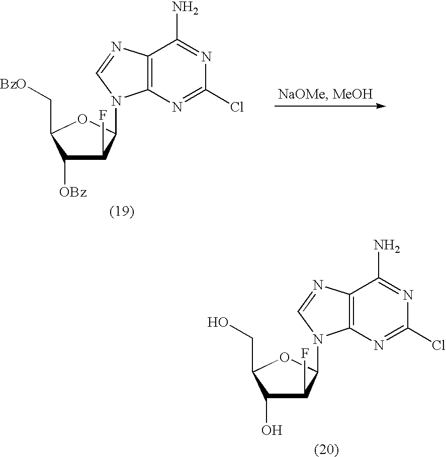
C1([OBz])C(F)C(N2C3=C(N=C2)C(N)=NC(Cl)=N3)OC1C[BzO].C1(O)C(F)C(N2C3=C(N=C2)C(N)=NC(Cl)=N3)OC1CO
